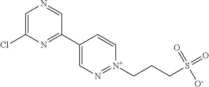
C1=C(Cl)N=C(C2=CN=[N+](CCCS(=O)([O-])=O)C=C2)C=N1
